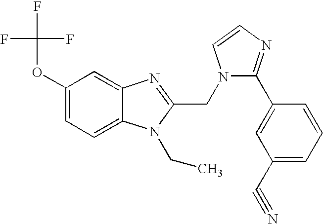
C1(OC(F)(F)F)=CC=C2C(=C1)N=C(CN1C(C3=CC(C#N)=CC=C3)=NC=C1)N2CC
